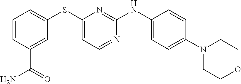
C1=CC(C(N)=O)=CC(SC2=CC=NC(NC3=CC=C(N4CCOCC4)C=C3)=N2)=C1
